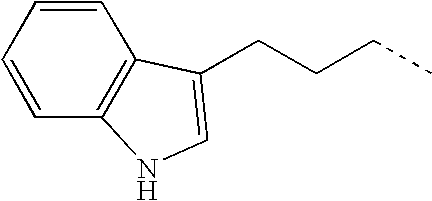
C1=CC=CC2=C1NC=C2CCCC
